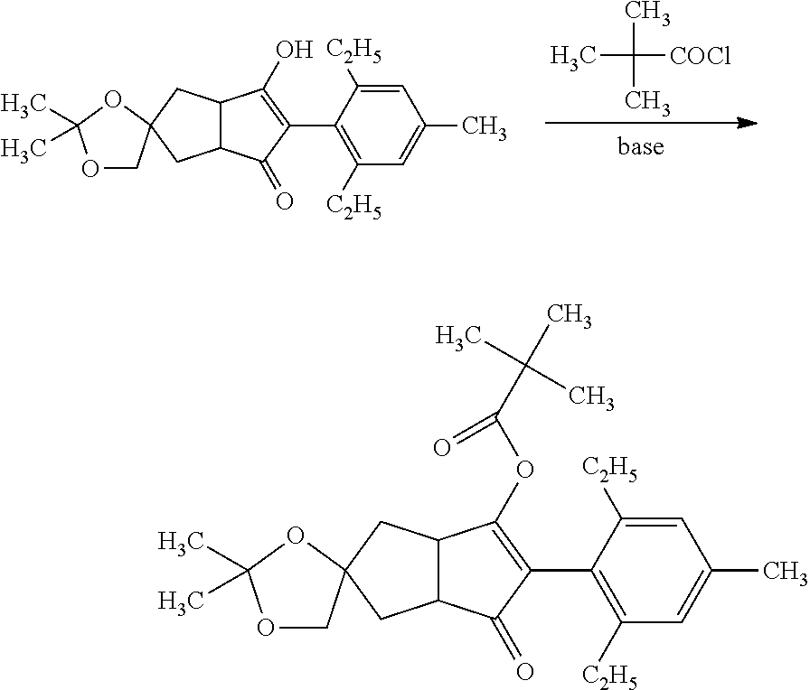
C12C(C(=O)C(C3=C([C2H5])C=C(C)C=C3[C2H5])=C1O)CC1(OC(C)(C)OC1)C2.CC([COCl])(C)C.C12C(C(=O)C(C3=C([C2H5])C=C(C)C=C3[C2H5])=C1OC(C(C)(C)C)=O)CC1(OC(C)(C)OC1)C2
